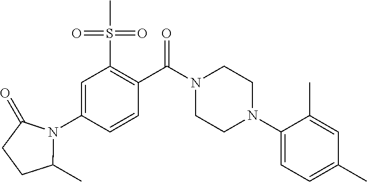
C1=C(N2C(C)CCC2=O)C=CC(C(N2CCN(C3=CC=C(C)C=C3C)CC2)=O)=C1S(C)(=O)=O
